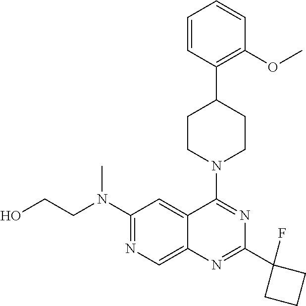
C12=CN=C(N(CCO)C)C=C1C(N1CCC(C3=C(OC)C=CC=C3)CC1)=NC(C1(F)CCC1)=N2
